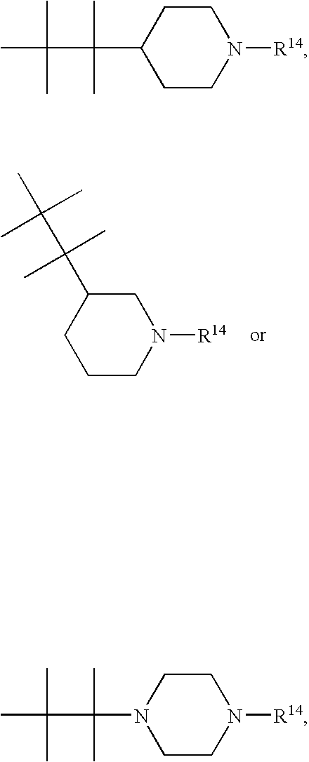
C1CC(C(C(C)(C)C)(C)C)CCN1[R14].C1(C(C(C)(C)C)(C)C)CN([R14])CCC1.C1CN(C(C(C)(C)C)(C)C)CCN1[R14]
